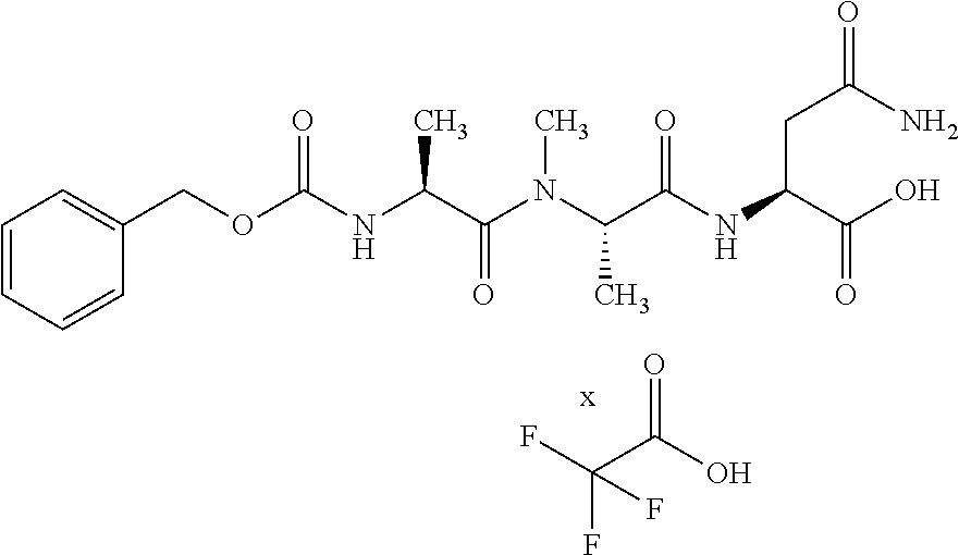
C1=CC=CC(COC(NC(C(N(C(C(NC(C(O)=O)CC(N)=O)=O)C)C)=O)C)=O)=C1.O=C(C(F)(F)F)O
